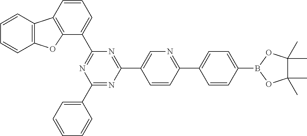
C1(C2=CC=CC=C2)=NC(C2=CN=C(C3=CC=C(B4OC(C)(C)C(C)(C)O4)C=C3)C=C2)=NC(C2=CC=CC3=C2OC2=C3C=CC=C2)=N1
